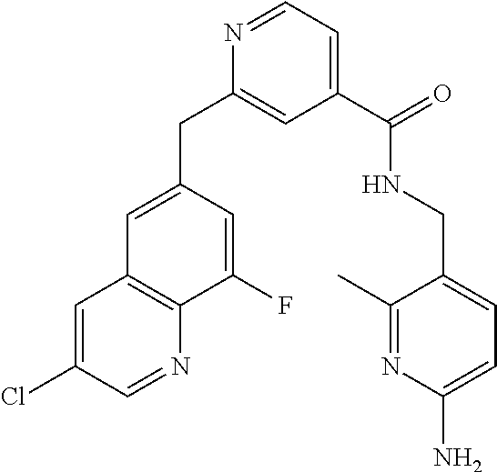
C1=C(Cl)C=NC2=C1C=C(CC1=CC(C(NCC3=CC=C(N)N=C3C)=O)=CC=N1)C=C2F
